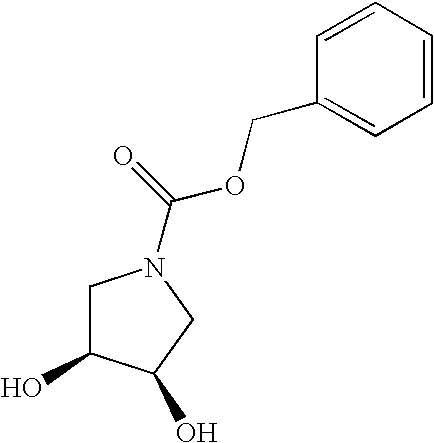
C1C(O)C(O)CN1C(OCC1=CC=CC=C1)=O
